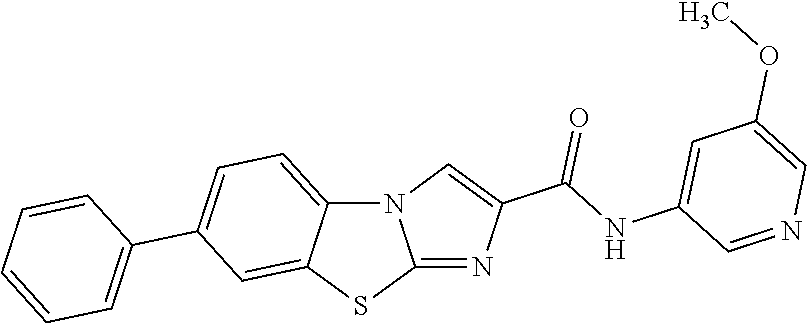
N12C3=CC=C(C4=CC=CC=C4)C=C3SC1=NC(C(NC1=CC(OC)=CN=C1)=O)=C2
